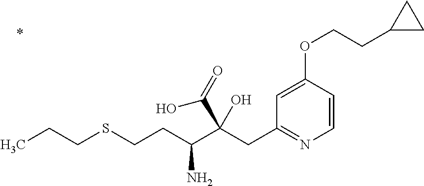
C1=CC(OCCC2CC2)=CC(CC(C(CCSCCC)N)(C(=O)O)O)=N1
